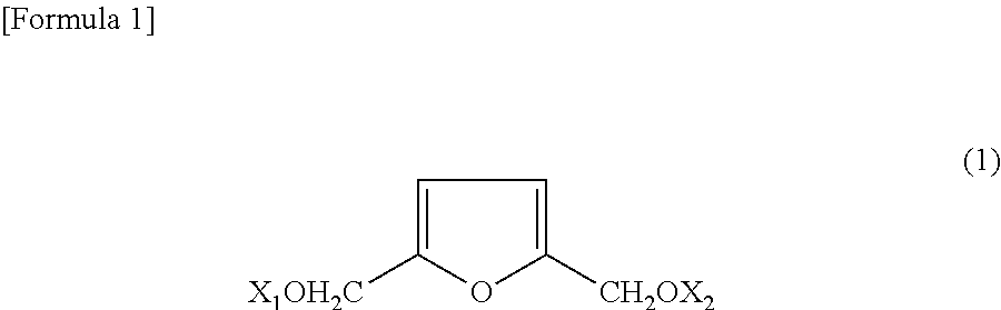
C1=C([X1OH2C])OC([CH2OX2])=C1
